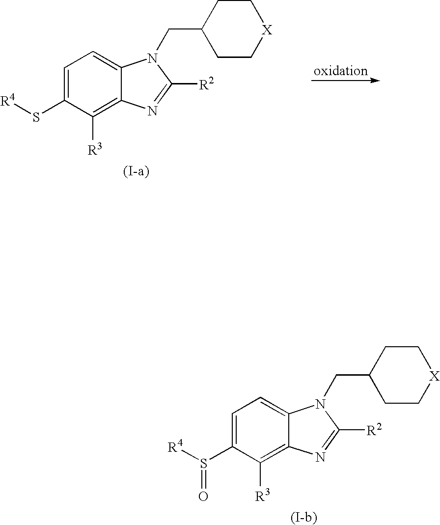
C1=C(S([R4])=O)C([R3])=C2C(=C1)N(CC1CC[X]CC1)C([R2])=N2.C1=C(S[R4])C([R3])=C2C(=C1)N(CC1CC[X]CC1)C([R2])=N2
